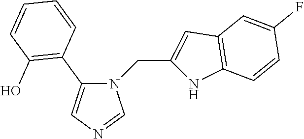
N1(CC2=CC3=C(N2)C=CC(F)=C3)C(C2=C(O)C=CC=C2)=CN=C1
